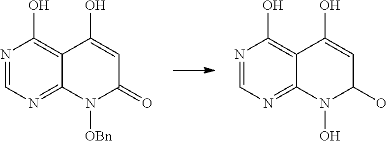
N1=CN=C2C(=C1O)C(O)=CC(=O)N2[OBn].N1=CN=C2C(=C1O)C(O)=CC(O)N2O
